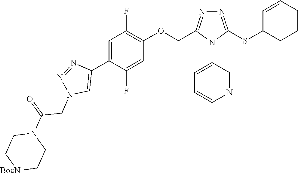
N1=C(SC2CCCC=C2)N(C2=CC=CN=C2)C(COC2=C(F)C=C(C3=CN(CC(=O)N4CC[BocN]CC4)N=N3)C(F)=C2)=N1
